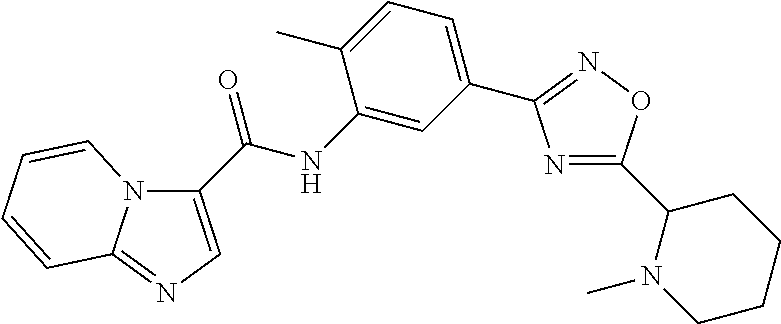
C1(C(NC2=CC(C3=NOC(C4N(C)CCCC4)=N3)=CC=C2C)=O)=CN=C2N1C=CC=C2
